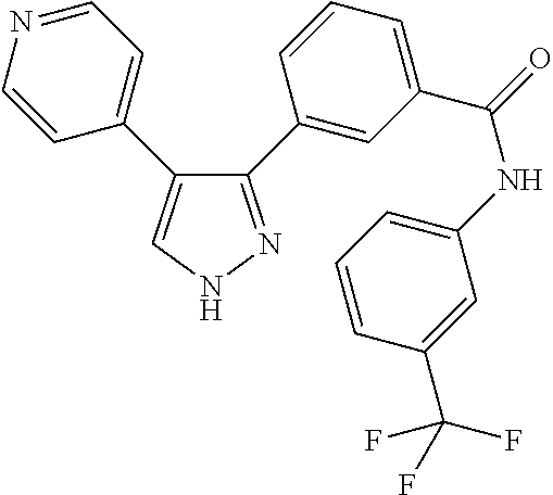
C1(C2=CC(C(NC3=CC=CC(C(F)(F)F)=C3)=O)=CC=C2)=NNC=C1C1=CC=NC=C1
